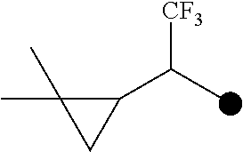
C1(C(C)[CF3])C(C)(C)C1
